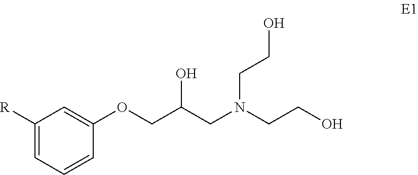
C1([R])=CC=CC(OCC(CN(CCO)CCO)O)=C1
